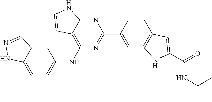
C1=CC2=C(NC(C(NC(C)C)=O)=C2)C=C1C1=NC(NC2=CC=C3NN=CC3=C2)=C2C(=N1)NC=C2
